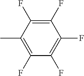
CC1=C(F)C(F)=C(F)C(F)=C1F
